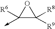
C1(->C)([R6])C([R9])([R8])O1
